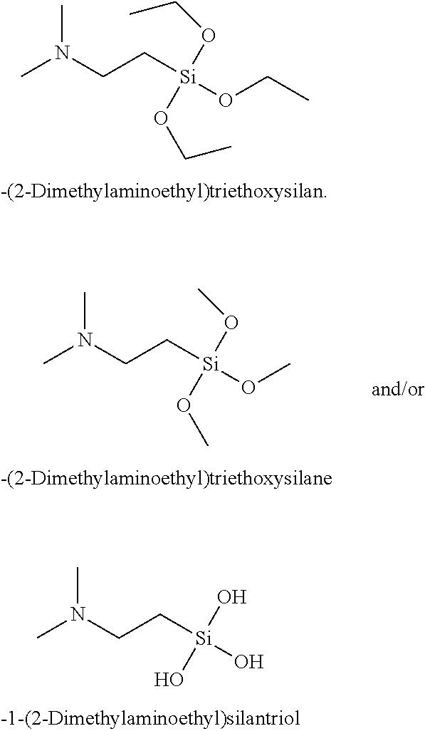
CN(CC[Si](OCC)(OCC)OCC)C.CN(CC[Si](O)(O)O)C.CN(CC[Si](OC)(OC)OC)C
